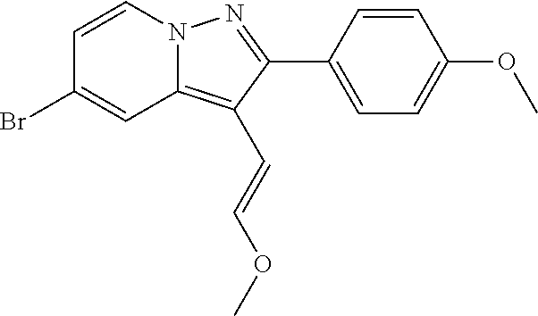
BrC1=CC2=C(C=COC)C(C3=CC=C(OC)C=C3)=NN2C=C1
